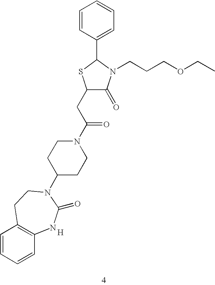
C1(CC(N2CCC(N3C(=O)NC4=C(C=CC=C4)CC3)CC2)=O)C(=O)N(CCCOCC)C(C2=CC=CC=C2)S1.[H]
